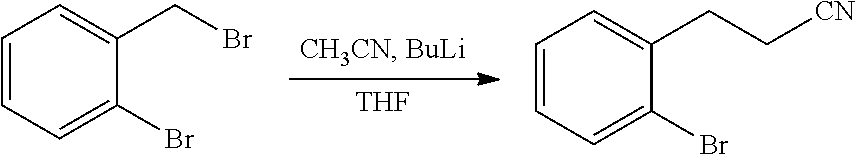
[THF].C1=CC=C(Br)C(CC[CN])=C1.C1=CC=C(Br)C(CBr)=C1
